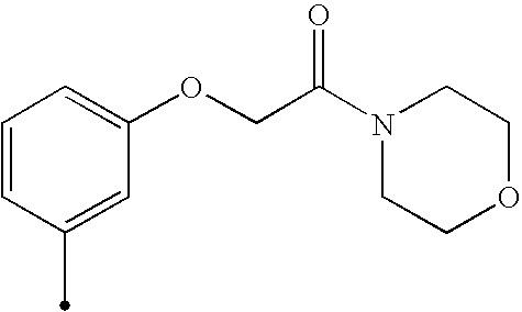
C1=CC(C)=CC(OCC(N2CCOCC2)=O)=C1
